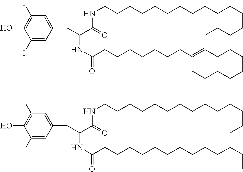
C1(I)=CC(CC(C(=O)NCCCCCCCCCCCCCCCC)NC(=O)CCCCCCCC=CCCCCCCCC)=CC(I)=C1O.C1(I)=CC(CC(C(=O)NCCCCCCCCCCCCCC)NC(=O)CCCCCCCCCCCCC)=CC(I)=C1O
